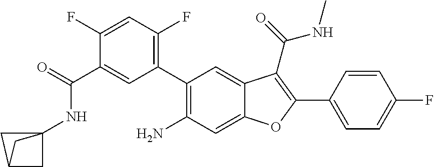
C1(C2=C(F)C=C(F)C(C(NC34CC(C3)C4)=O)=C2)=C(N)C=C2C(=C1)C(C(NC)=O)=C(C1=CC=C(F)C=C1)O2
